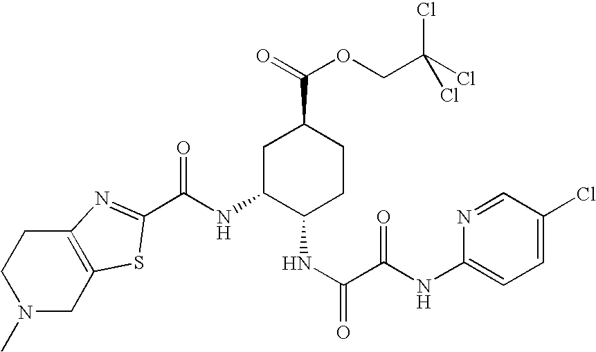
N1(C)CC2=C(CC1)N=C(C(NC1C(NC(=O)C(NC3=CC=C(Cl)C=N3)=O)CCC(C(=O)OCC(Cl)(Cl)Cl)C1)=O)S2
